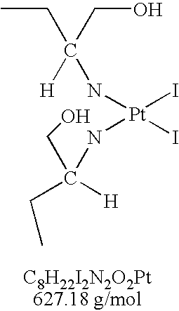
CCC(CO)([H])N[Pt](I)(NC(CO)([H])CC)I
